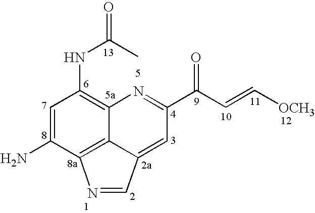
C1=C(N)C2=C3C(=C1NC(=O)C)N=C(C(C=C[OCH3])=O)C=C3C=N2
